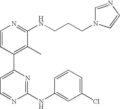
C1=CC(C2=CC=NC(NC3=CC(Cl)=CC=C3)=N2)=C(C)C(NCCCN2C=NC=C2)=N1
